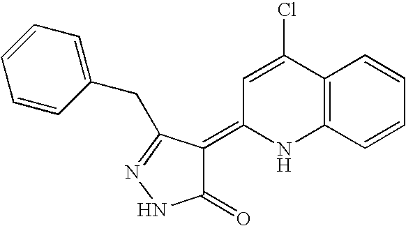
C12=C(C=CC=C1)NC(=C1C(=O)NN=C1CC1=CC=CC=C1)C=C2Cl
